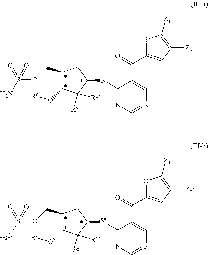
C1(COS(N)(=O)=O)C(O[Rb])C([Ra])([Ra])C(NC2=NC=NC=C2C(=O)C2=CC([Z2])=C([Z1])S2)C1.C1(COS(N)(=O)=O)C(O[Rb])C([Ra])([Ra])C(NC2=NC=NC=C2C(=O)C2=CC([Z2])=C([Z1])O2)C1
